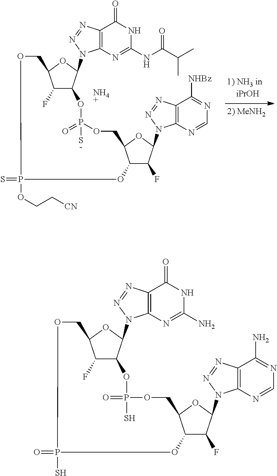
C1(F)C2OP(=O)(S)OCC3C(C(F)C(N4C5=C(C([NHBz])=NC=N5)N=N4)O3)OP(OCC[CN])(=S)OCC1OC2N1N=NC2=C1N=C(NC(C(C)C)=O)NC2=O.N.C1(F)C2OP(=O)(S)OCC3C(C(F)C(N4C5=C(C(N)=NC=N5)N=N4)O3)OP(S)(=O)OCC1OC2N1N=NC2=C1N=C(N)NC2=O
